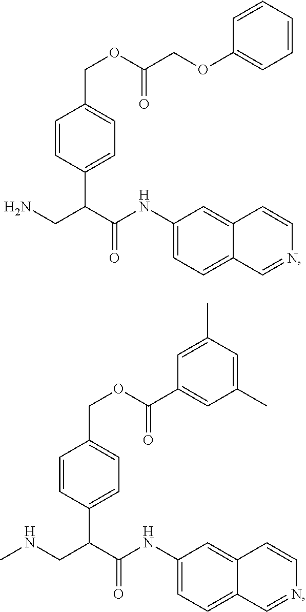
C1(NC(C(CN)C2=CC=C(COC(=O)COC3=CC=CC=C3)C=C2)=O)=CC=C2C(=C1)C=CN=C2.C1(NC(C(CNC)C2=CC=C(COC(=O)C3=CC(C)=CC(C)=C3)C=C2)=O)=CC=C2C(=C1)C=CN=C2
